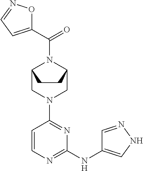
C1=CN=C(NC2=CNN=C2)N=C1N1CC2N(C(C3=CC=NO3)=O)C(C1)CC2
